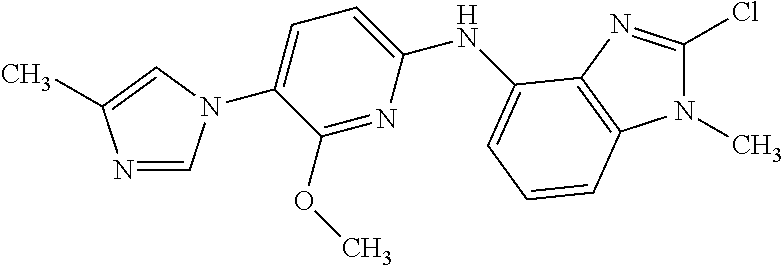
N1=CN(C2=CC=C(NC3=CC=CC4=C3N=C(Cl)N4C)N=C2OC)C=C1C
